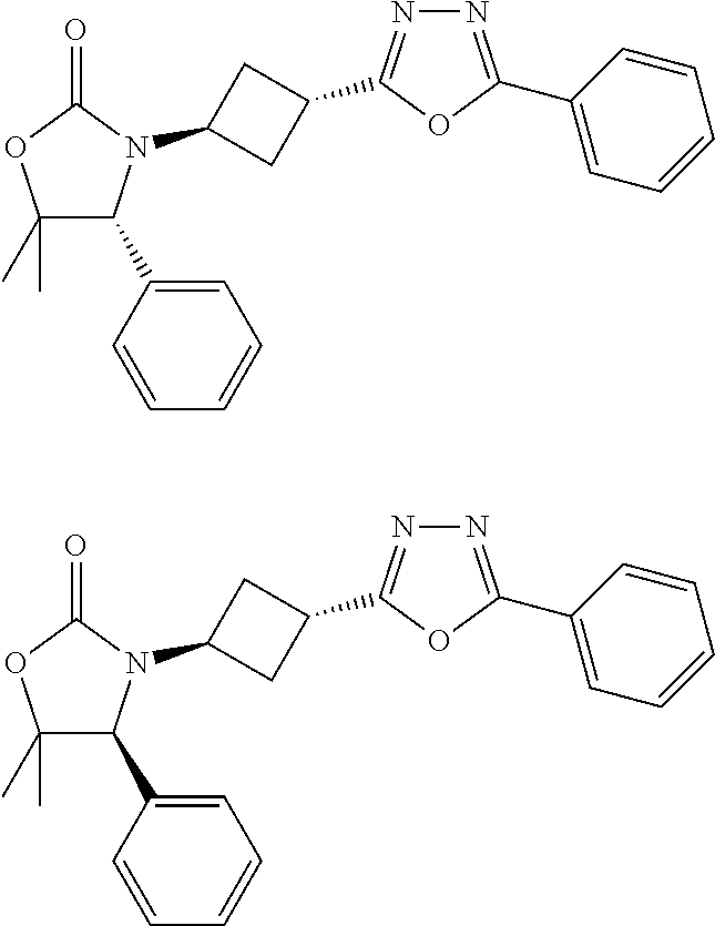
C1(N2C(C3=CC=CC=C3)C(C)(C)OC2=O)CC(C2=NN=C(C3=CC=CC=C3)O2)C1.C1(N2C(C3=CC=CC=C3)C(C)(C)OC2=O)CC(C2=NN=C(C3=CC=CC=C3)O2)C1
